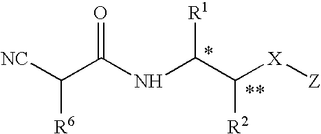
[NC]C(C(NC(C([X][Z])[R2])[R1])=O)[R6]
